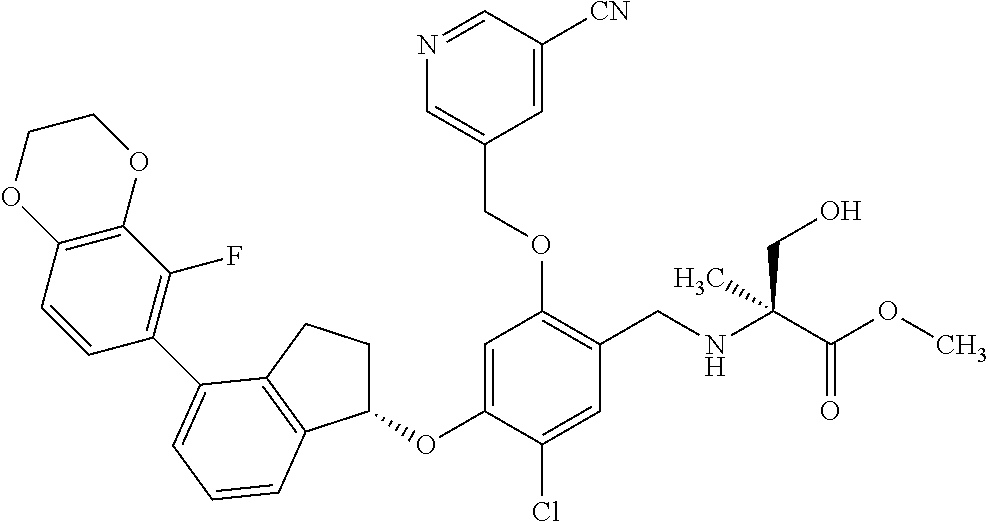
C1(OC2=CC(OCC3=CN=CC([CN])=C3)=C(CNC(C(OC)=O)(CO)C)C=C2Cl)CCC2=C1C=CC=C2C1=C(F)C2=C(C=C1)OCCO2
